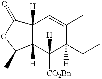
C12([H])C([H])(C([CO2Bn])([H])C(CC)([H])C(C)=C1)C(C)OC2=O
